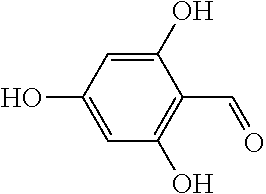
C1(O)=CC(O)=CC(O)=C1C=O
